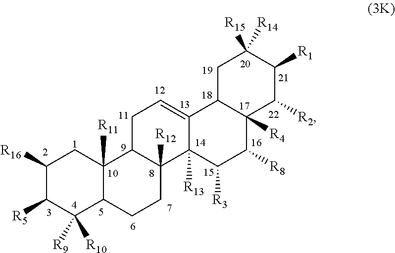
C1([R16])C([R5])C([R10])([R9])C2C([R11])(C1)C1C([R12])(CC2)C2([R13])C(=CC1)C1C([R4])(C([R8])C2[R3])C([R2])C([R1])C([R15])([R14])C1
